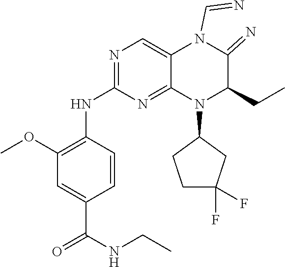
C1=CC(NC2=NC=C3C(=N2)N(C2CC(F)(F)CC2)C(CC)C(=N)N3C=N)=C(OC)C=C1C(NCC)=O
